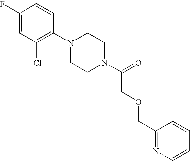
C1(F)=CC(Cl)=C(N2CCN(C(=O)COCC3=NC=CC=C3)CC2)C=C1
